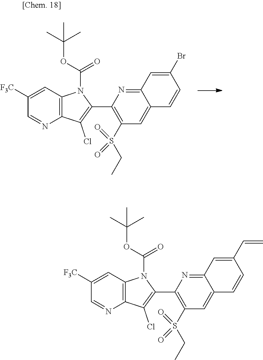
C1([F3C])=CC2=C(N=C1)C(Cl)=C(C1=C(S(CC)(=O)=O)C=C3C(=N1)C=C(Br)C=C3)N2C(OC(C)(C)C)=O.C1([F3C])=CC2=C(N=C1)C(Cl)=C(C1=C(S(CC)(=O)=O)C=C3C(=N1)C=C(C=C)C=C3)N2C(OC(C)(C)C)=O
